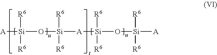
[A][Si](O[Si]([A][Si](O[Si]([A])([R6])[R6])([R6])[R6])([R6])[R6])([R6])[R6]
